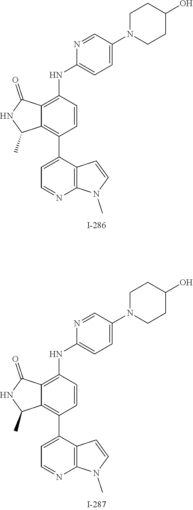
C1(N2CCC(O)CC2)=CC=C(NC2=C3C(=C(C4=CC=NC5=C4C=CN5C)C=C2)C(C)NC3=O)N=C1.C1(N2CCC(O)CC2)=CC=C(NC2=C3C(=C(C4=CC=NC5=C4C=CN5C)C=C2)C(C)NC3=O)N=C1
